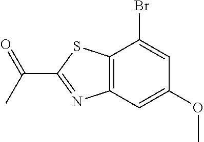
C12=C(C=C(OC)C=C1Br)N=C(C(=O)C)S2
